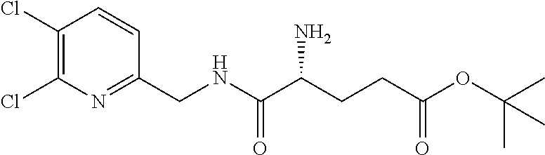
C1(Cl)=C(Cl)N=C(CNC(C(CCC(OC(C)(C)C)=O)N)=O)C=C1
